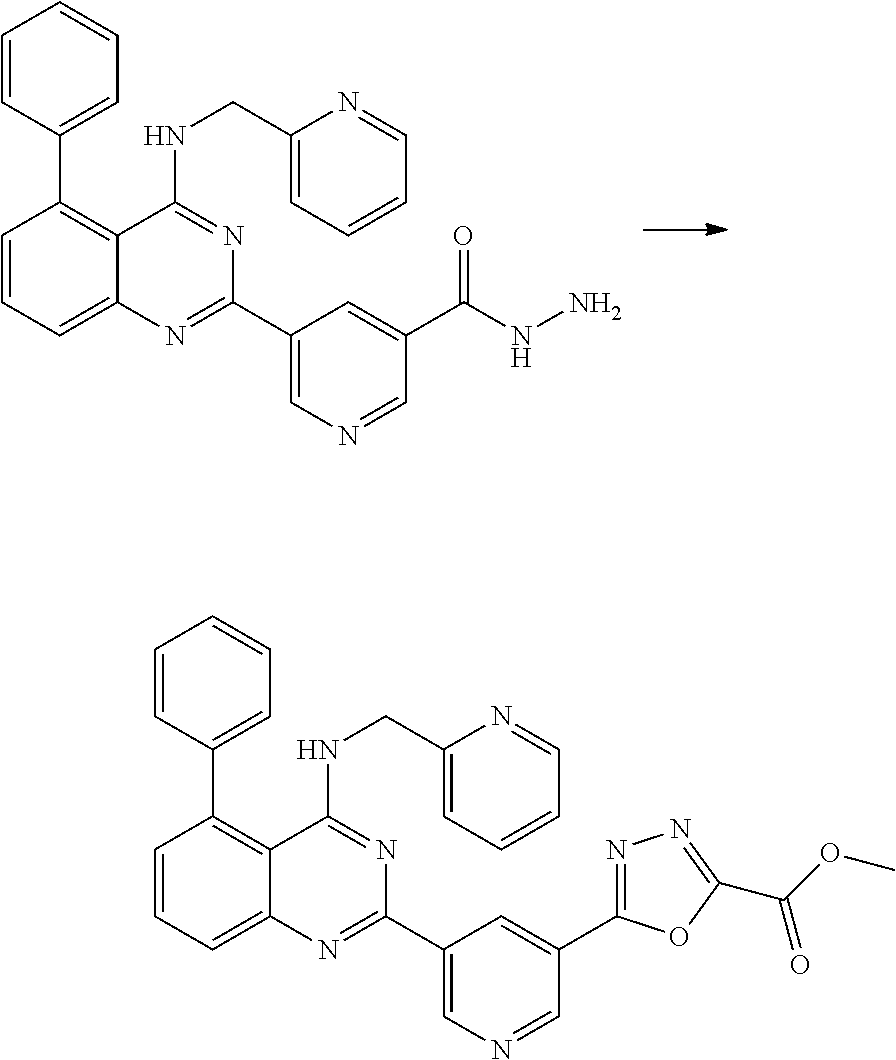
C1=CC(C2=C3C(=CC=C2)N=C(C2=CN=CC(C(NN)=O)=C2)N=C3NCC2=CC=CC=N2)=CC=C1.C1=CC(C2=C3C(=CC=C2)N=C(C2=CN=CC(C4=NN=C(C(OC)=O)O4)=C2)N=C3NCC2=CC=CC=N2)=CC=C1
